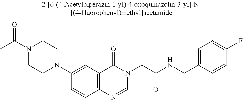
N1(C(C)=O)CCN(C2=CC3=C(C=C2)N=CN(CC(NCC2=CC=C(F)C=C2)=O)C3=O)CC1
